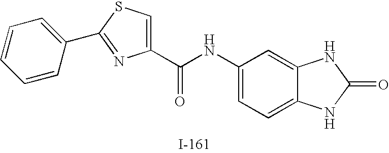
C1(C(NC2=CC=C3C(=C2)NC(=O)N3)=O)=CSC(C2=CC=CC=C2)=N1
